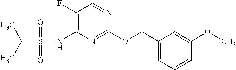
C1(F)=C(NS(C(C)C)(=O)=O)N=C(OCC2=CC=CC(OC)=C2)N=C1
